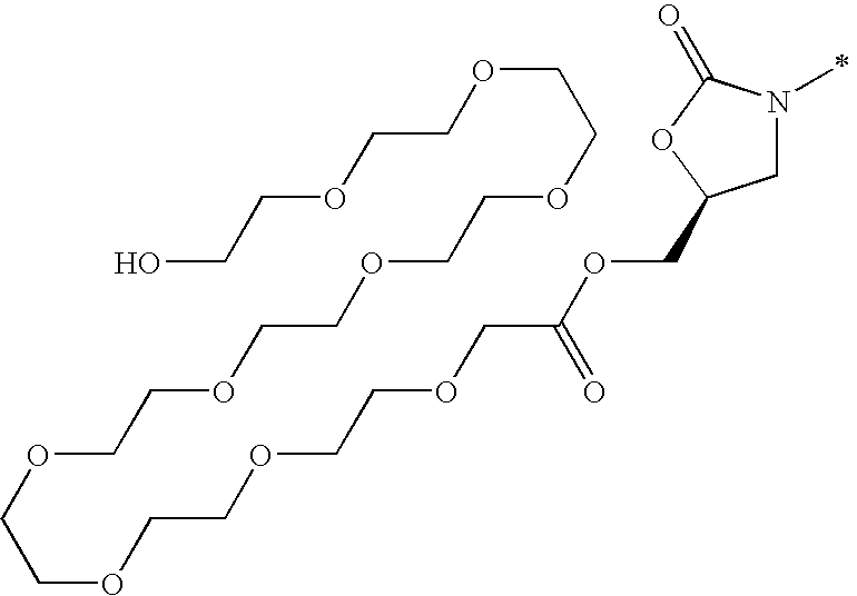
C1N(C)C(=O)OC1COC(COCCOCCOCCOCCOCCOCCOCCOCCOCCO)=O
